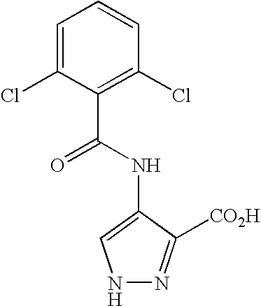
C1=C(Cl)C(C(NC2=CNN=C2[CO2H])=O)=C(Cl)C=C1
